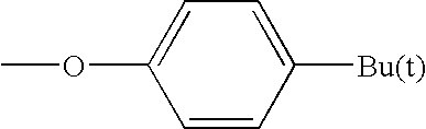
C1=CC([Bu(t)])=CC=C1OC
